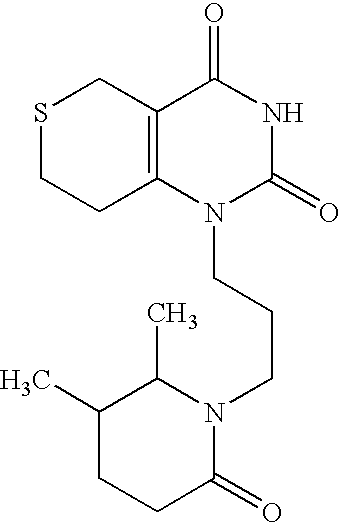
S1CCC2=C(C1)C(=O)NC(=O)N2CCCN1C(C)C(C)CCC1=O
